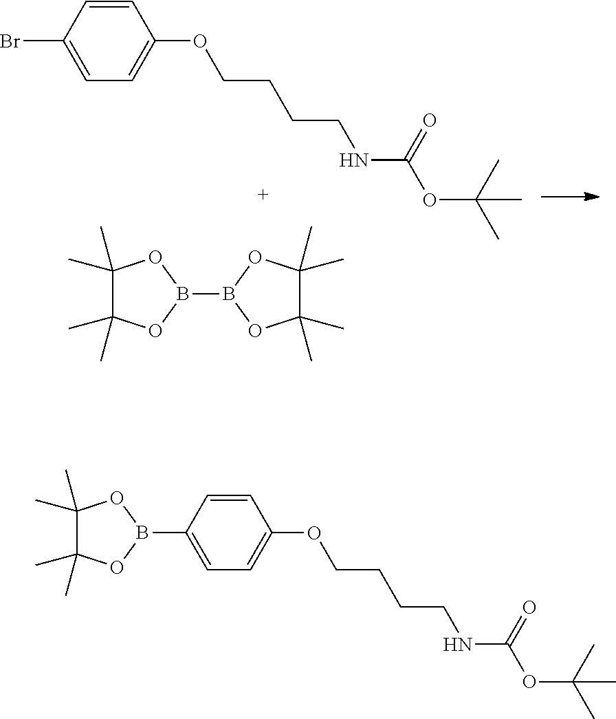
C1(Br)=CC=C(OCCCCNC(OC(C)(C)C)=O)C=C1.B1(B2OC(C)(C)C(C)(C)O2)OC(C)(C)C(C)(C)O1.C1(B2OC(C)(C)C(C)(C)O2)=CC=C(OCCCCNC(OC(C)(C)C)=O)C=C1
